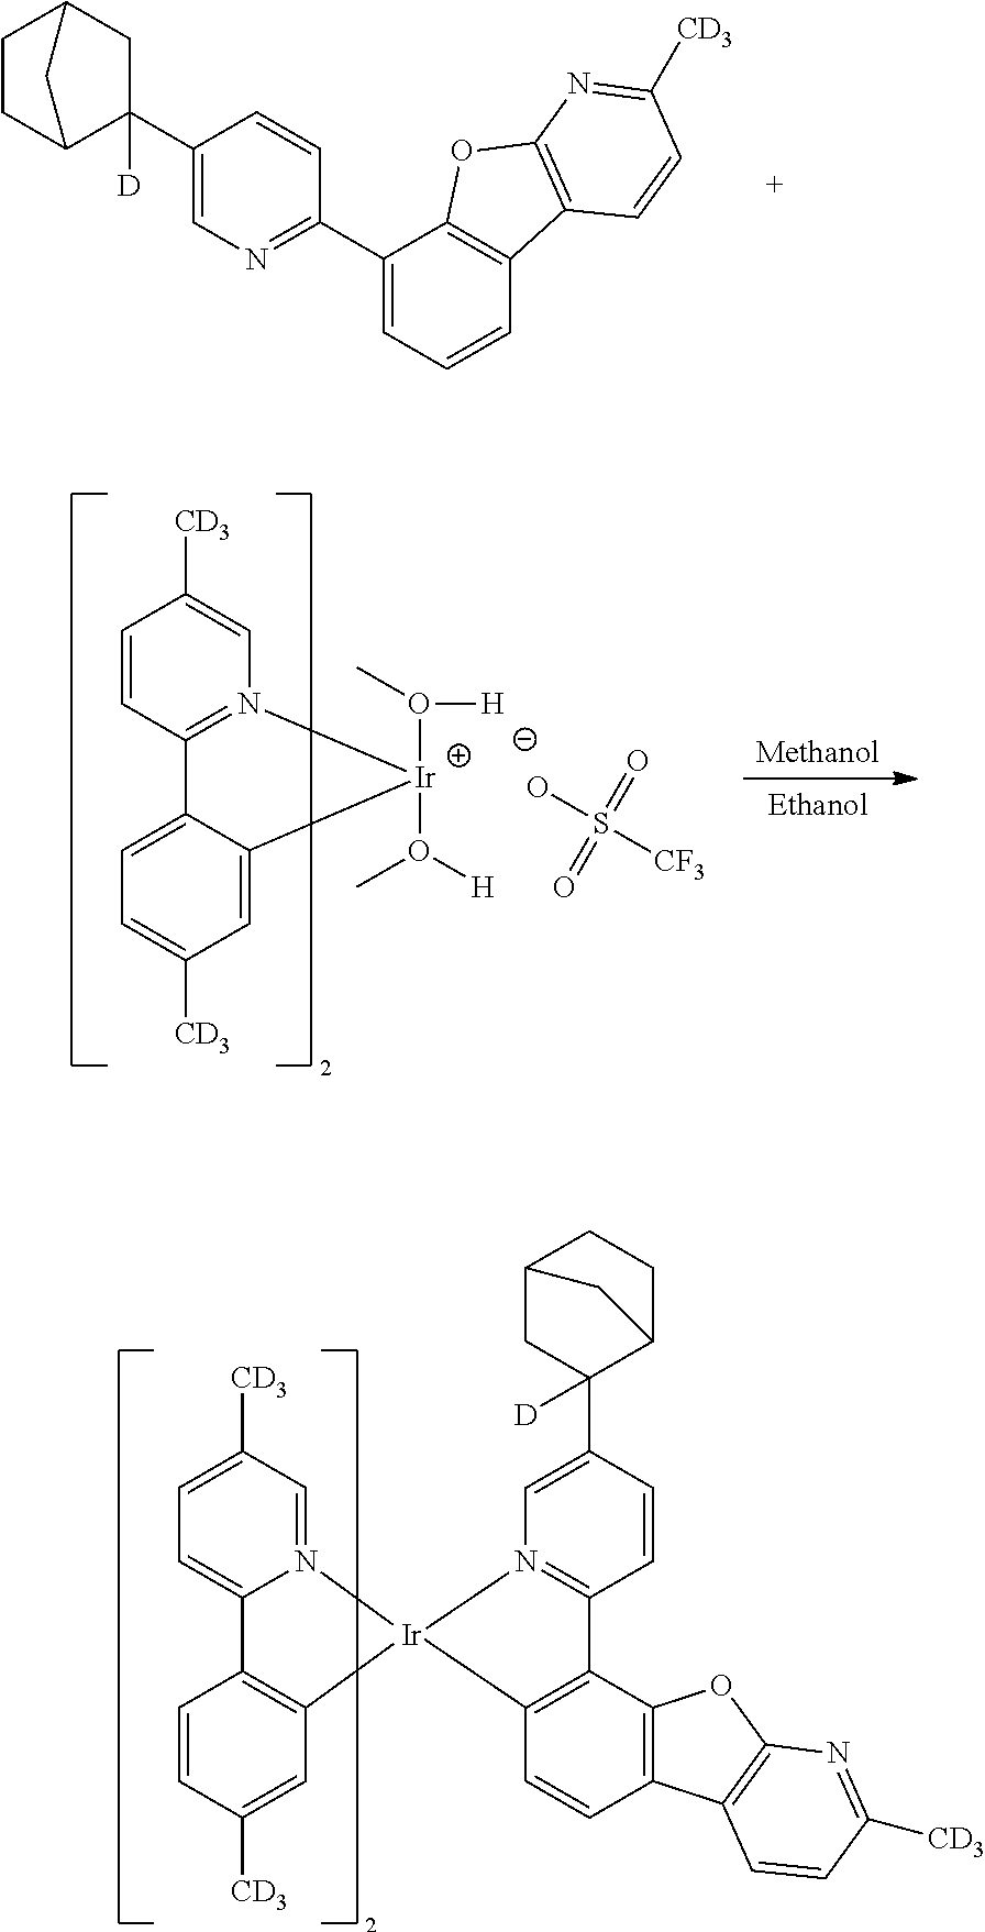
[Ethanol].[Methanol].C1=CC2=N(C=C1[CD3])[Ir](O(C)[H])(O(C)[H])C1=CC([CD3])=CC=C21.OS([CF3])(=O)=O.C1(C2([D])CC3CCC2C3)=CN=C(C2=CC=CC3=C2OC2=C3C=CC([CD3])=N2)C=C1.C1=N2C(=CC=C1[CD3])C1=C(C=C([CD3])C=C1)[Ir]21N2=C(C=CC(C3([D])C4CCC(C3)C4)=C2)C2=C1C=CC1=C2OC2=C1C=CC([CD3])=N2
